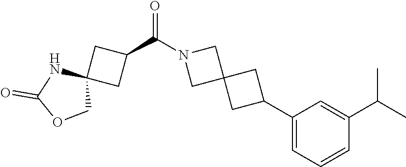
N1(C(C2CC3(C2)NC(=O)OC3)=O)CC2(C1)CC(C1=CC=CC(C(C)C)=C1)C2
